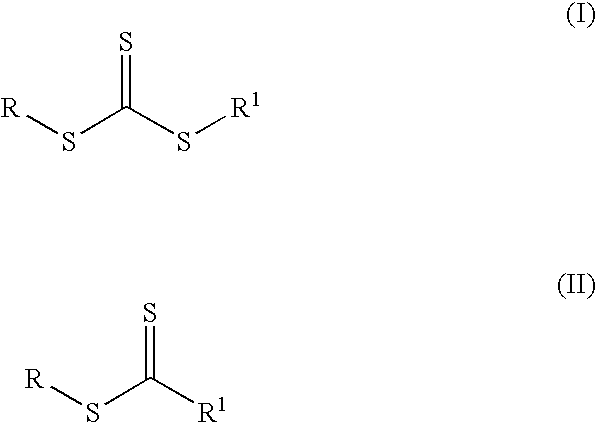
[R1]SC(S[R])=S.[R1]C(S[R])=S
